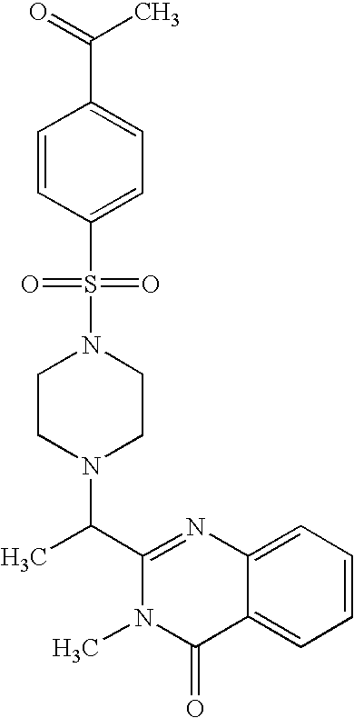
C1(C(N2CCN(S(C3=CC=C(C(=O)C)C=C3)(=O)=O)CC2)C)=NC2=CC=CC=C2C(=O)N1C
